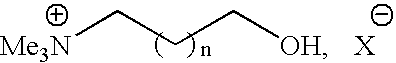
[Me3N]CCC[OH]
